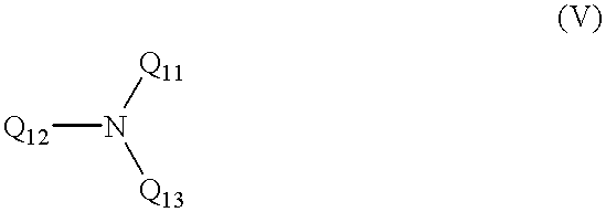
[Q12]N([Q13])[Q11]
